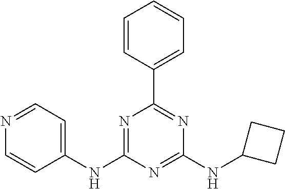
C1(NC2=NC(C3=CC=CC=C3)=NC(NC3CCC3)=N2)=CC=NC=C1
